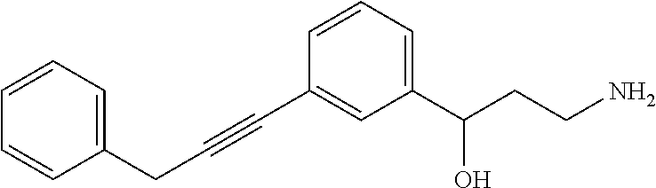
C(#CC1=CC(C(CCN)O)=CC=C1)CC1=CC=CC=C1
